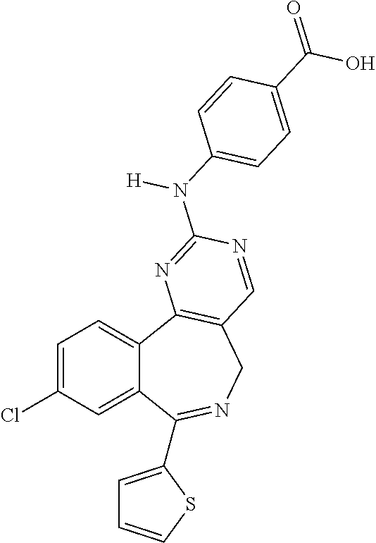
C1=C(Cl)C=C2C(=C1)C1=C(CN=C2C2=CC=CS2)C=NC(N([H])C2=CC=C(C(O)=O)C=C2)=N1
